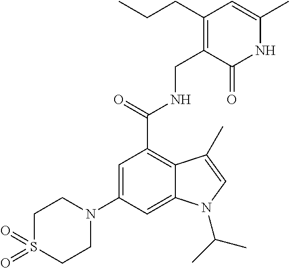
C1(N2CCS(=O)(=O)CC2)=CC(C(=O)NCC2=C(CCC)C=C(C)NC2=O)=C2C(=C1)N(C(C)C)C=C2C
